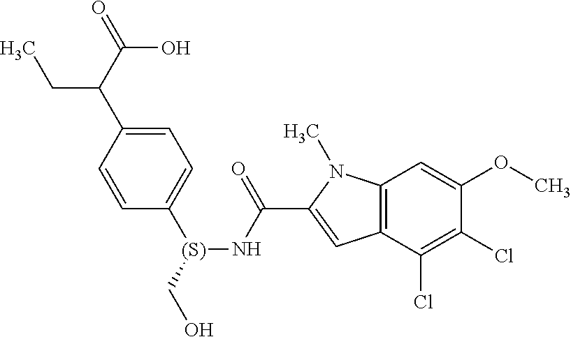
C1=C(C(C(=O)O)CC)C=CC([(S)](CO)NC(C2=CC3=C(N2C)C=C(OC)C(Cl)=C3Cl)=O)=C1
